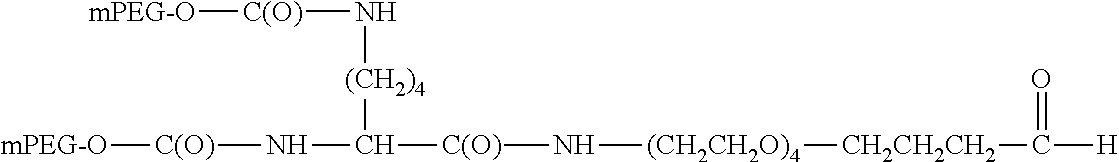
[mPEG-O][C(O)]N[(CH2)4]C(N[C(O)][mPEG-O])[C(O)]N[(CH2CH2O)4][CH2CH2CH2]C([H])=O
